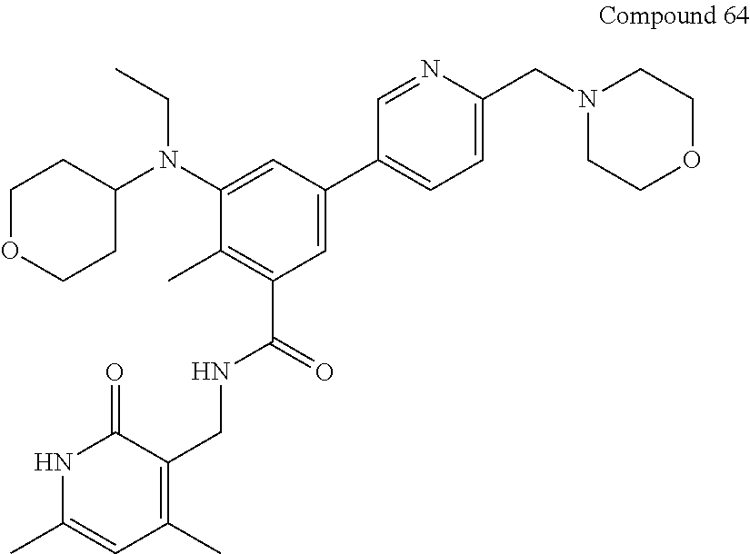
C1OCCC(N(C2=CC(C3=CC=C(CN4CCOCC4)N=C3)=CC(C(=O)NCC3=C(C)C=C(C)NC3=O)=C2C)CC)C1
